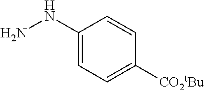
C1(NN)=CC=C([CO2tBu])C=C1
